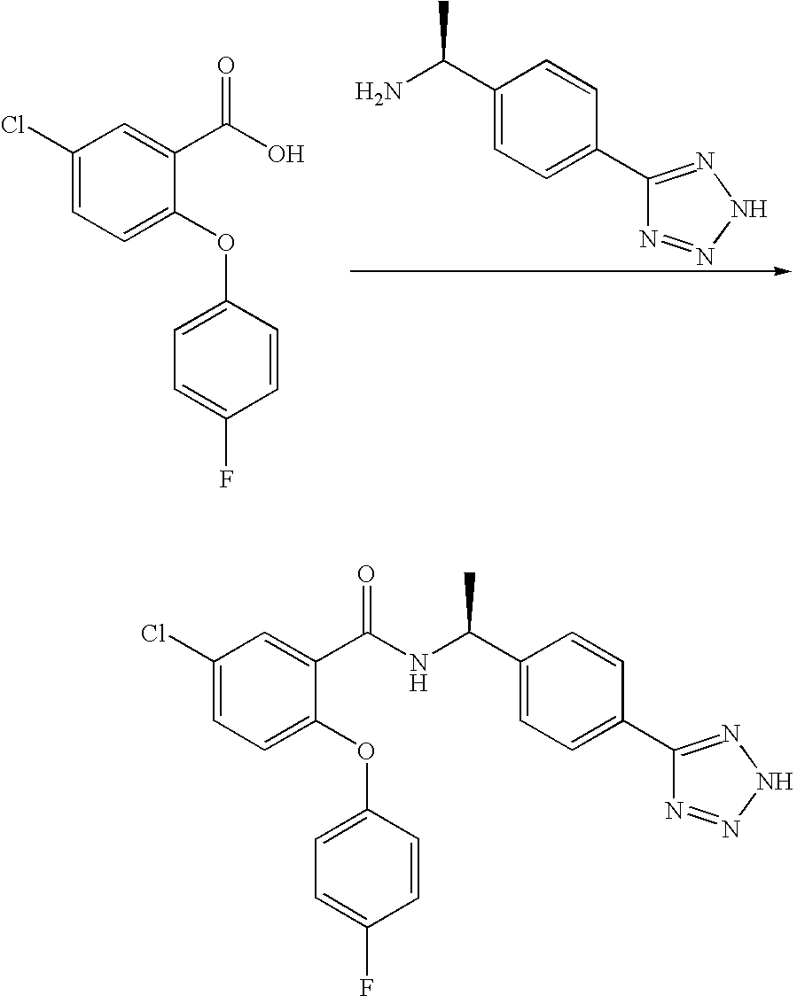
C1(C(N)C)=CC=C(C2=NNN=N2)C=C1.C1(Cl)=CC=C(OC2=CC=C(F)C=C2)C(C(O)=O)=C1.C1(Cl)=CC=C(OC2=CC=C(F)C=C2)C(C(NC(C2=CC=C(C3=NNN=N3)C=C2)C)=O)=C1
